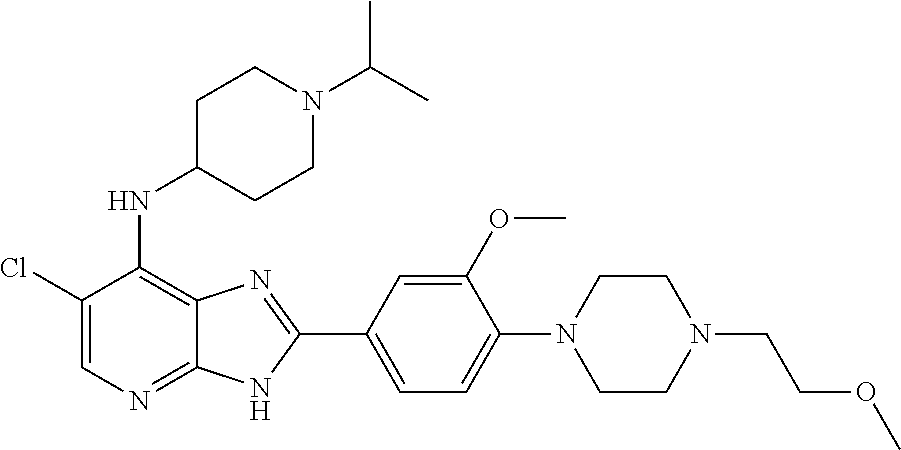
ClC1=CN=C2C(=C1NC1CCN(C(C)C)CC1)N=C(C1=CC=C(N3CCN(CCOC)CC3)C(OC)=C1)N2
